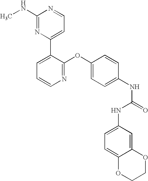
C1(NC)=NC(C2=CC=CN=C2OC2=CC=C(NC(=O)NC3=CC=C4C(=C3)OCCO4)C=C2)=CC=N1
